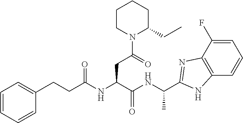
C(CC(NC(C(NC(C)C1=NC2=C(C=CC=C2F)N1)=O)CC(N1C(CC)CCCC1)=O)=O)C1=CC=CC=C1
